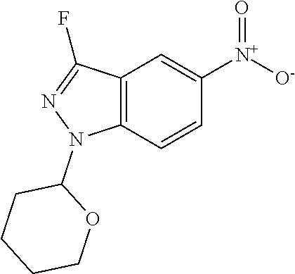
C1CCCOC1N1C2=C(C(F)=N1)C=C([N+]([O-])=O)C=C2
